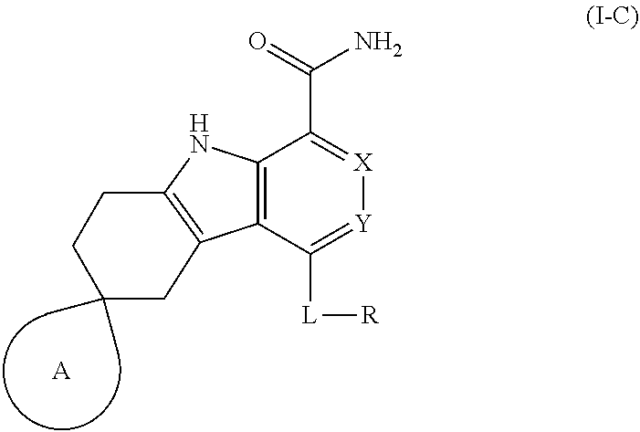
C12=C(C([L][R])=[Y][X]=C1C(=O)N)C1=C(N2)CCC(C)(C)C1.[A]
